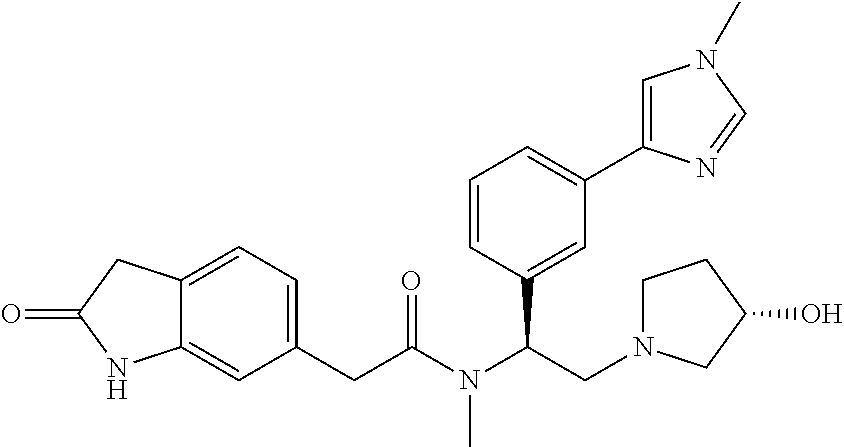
C12=CC(CC(N(C(CN3CCC(O)C3)C3=CC(C4=CN(C)C=N4)=CC=C3)C)=O)=CC=C1CC(=O)N2
